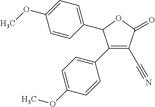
C1(C2=CC=C(OC)C=C2)=C(C#N)C(=O)OC1C1=CC=C(OC)C=C1
